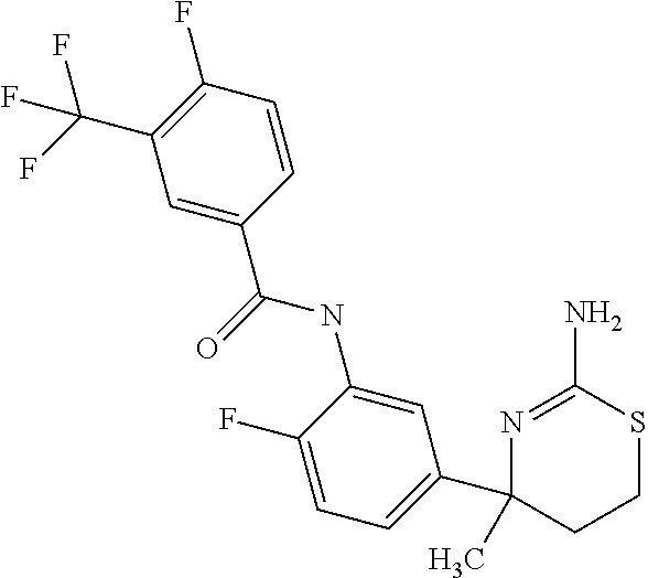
C1=C(NC(=O)C2=CC(C(F)(F)F)=C(F)C=C2)C(F)=CC=C1C1(C)CCSC(N)=N1
